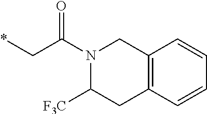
*CC(N1CC2=C(CC1[F3C])C=CC=C2)=O
